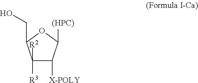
C1([R2])([R3])C([X-POLY])C([(HPC)])OC1CO
